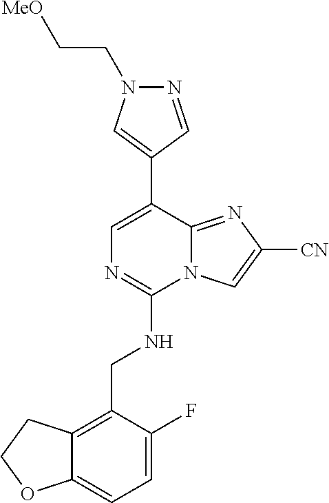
C1(C2=CN=C(NCC3=C4C(=CC=C3F)OCC4)N3C2=NC([CN])=C3)=CN(CC[MeO])N=C1
